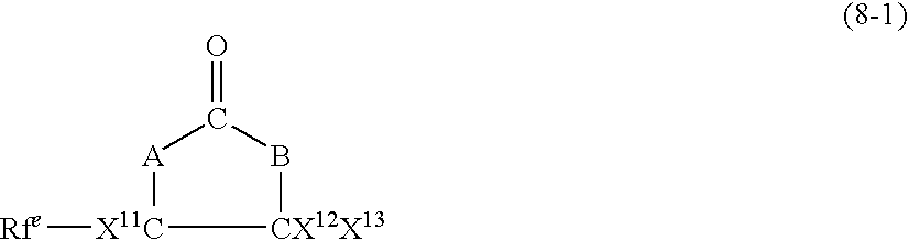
[A]1[X11C]([Rfe])[CX12X13]BC1=O
